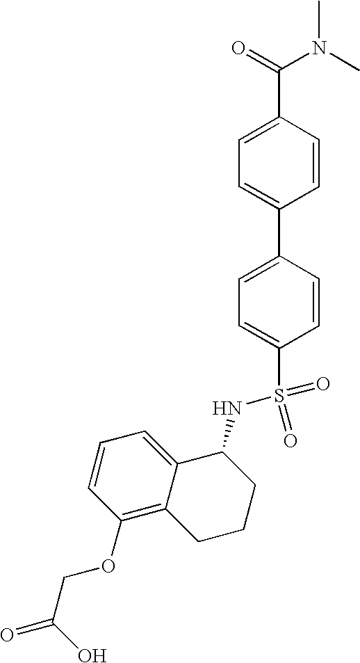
C1=C(C(N(C)C)=O)C=CC(C2=CC=C(S(NC3C4=CC=CC(OCC(=O)O)=C4CCC3)(=O)=O)C=C2)=C1
